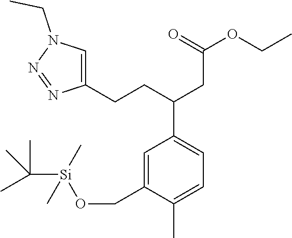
C1=C(C)C(CO[Si](C(C)(C)C)(C)C)=CC(C(CCC2=CN(CC)N=N2)CC(OCC)=O)=C1
